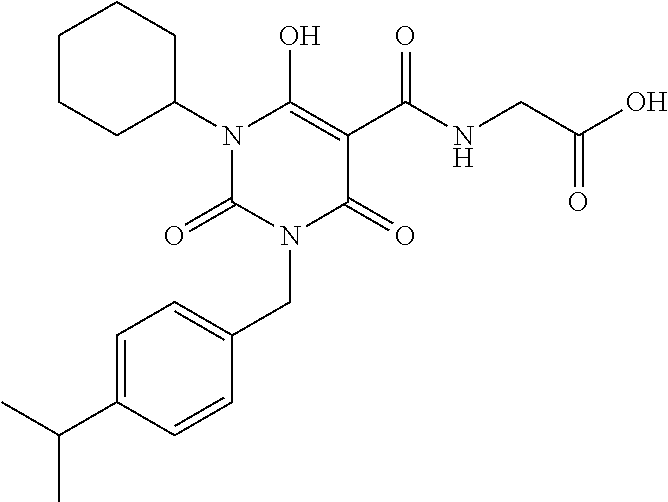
C1=C(C(C)C)C=CC(CN2C(=O)C(C(NCC(O)=O)=O)=C(O)N(C3CCCCC3)C2=O)=C1
